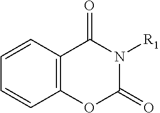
C1=CC2=C(C=C1)OC(=O)N([R1])C2=O
